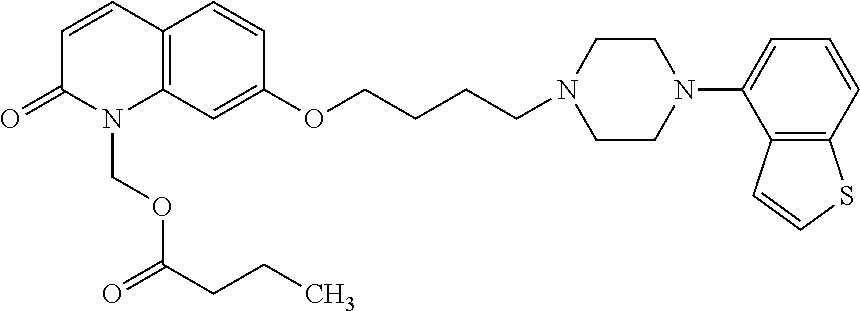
C12=C(C=C(OCCCCN3CCN(C4=CC=CC5=C4C=CS5)CC3)C=C1)N(COC(CCC)=O)C(=O)C=C2
